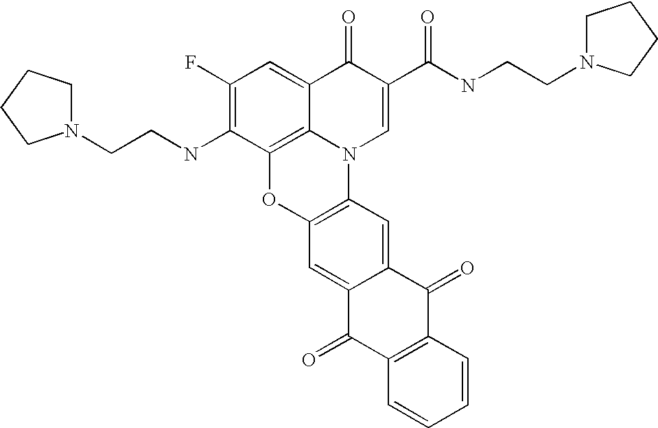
C1(F)=C(NCCN2CCCC2)C2=C3C(=C1)C(=O)C(C(=O)NCCN1CCCC1)=CN3C1=C(O2)C=C2C(=C1)C(=O)C1=C(C2=O)C=CC=C1
